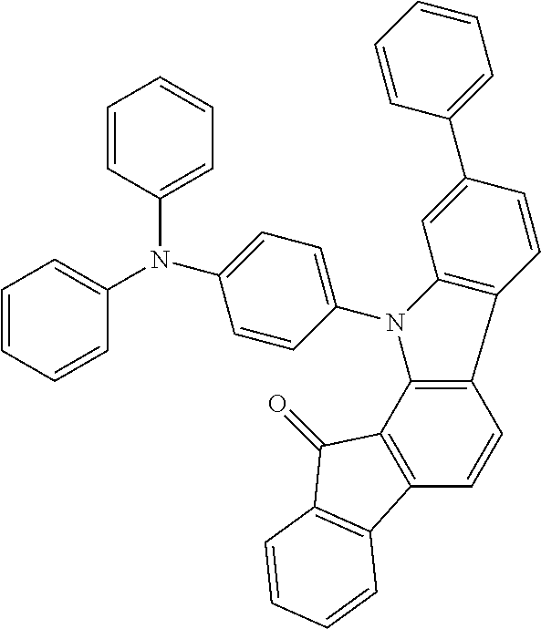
C1=CC(N(C2=CC=CC=C2)C2=CC=C(N3C4=C(C=CC5=C4C(=O)C4=C5C=CC=C4)C4=C3C=C(C3=CC=CC=C3)C=C4)C=C2)=CC=C1
